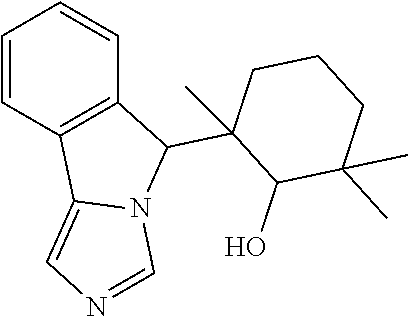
C1=CC2=C(C=C1)C(C1(C)C(O)C(C)(C)CCC1)N1C2=CN=C1
